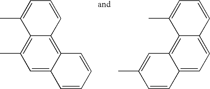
CC1=CC=CC2=C3C(=CC(C)=C12)C=CC=C3.CC1=CC=CC2=CC=C3C(=C12)C=C(C)C=C3
